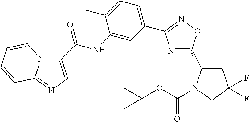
C1(C(NC2=CC(C3=NOC(C4CC(F)(F)CN4C(OC(C)(C)C)=O)=N3)=CC=C2C)=O)=CN=C2N1C=CC=C2
